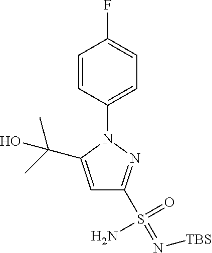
C1=CC(N2C(C(O)(C)C)=CC(S(=N[TBS])(=O)N)=N2)=CC=C1F
